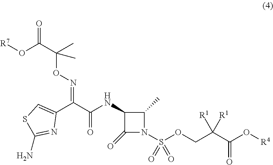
C1(=O)N(S(OCC(C(O[R4])=O)([R1])[R1])(=O)=O)C(C)C1NC(C(C1=CSC(N)=N1)=NOC(C(O[R7])=O)(C)C)=O
